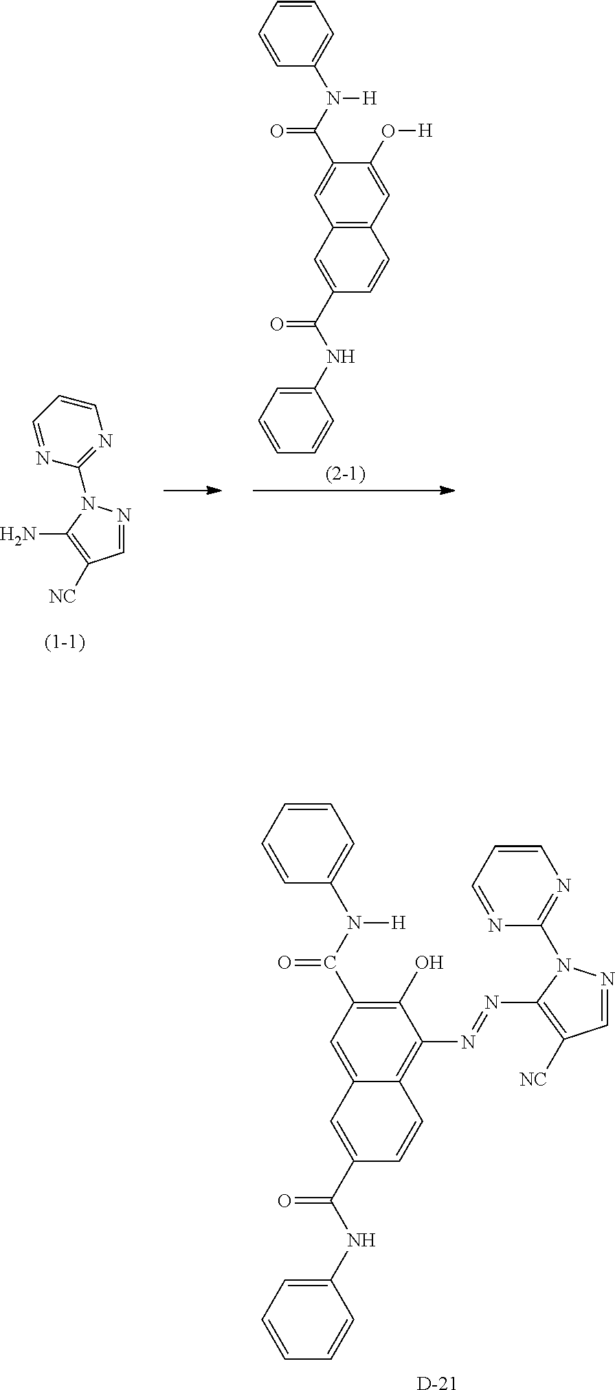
C12=CC(C(=O)N([H])C3=CC=CC=C3)=C(O)C(N=NC3=C([NC])C=NN3C3=NC=CC=N3)=C1C=CC(C(=O)NC1=CC=CC=C1)=C2.[D].C1=NN(C2=NC=CC=N2)C(N)=C1[NC].C12=C(C=C(O[H])C(C(=O)N([H])C3=CC=CC=C3)=C1)C=CC(C(=O)NC1=CC=CC=C1)=C2
